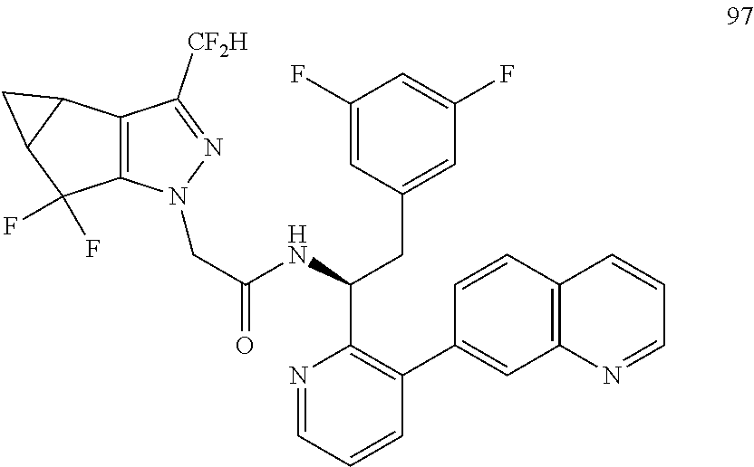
N1=CC=CC(C2=CC3=C(C=C2)C=CC=N3)=C1C(NC(CN1C2=C(C([CF2H])=N1)C1C(C2(F)F)C1)=O)CC1=CC(F)=CC(F)=C1
